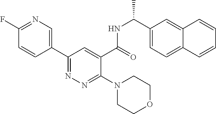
C1(F)=NC=C(C2=NN=C(N3CCOCC3)C(C(=O)NC(C3=CC=C4C(=C3)C=CC=C4)C)=C2)C=C1
